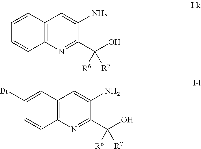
C12=C(C=CC=C1)C=C(N)C(C(O)([R6])[R7])=N2.C12=C(C=C(Br)C=C1)C=C(N)C(C(O)([R6])[R7])=N2
